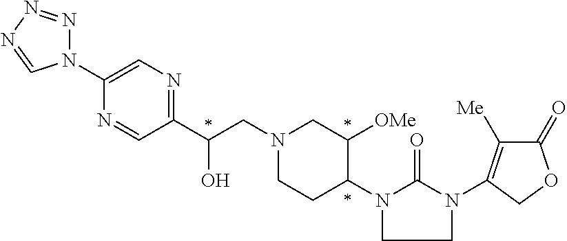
C(CN1CCC(N2CCN(C3=C([Me])C(=O)OC3)C2=O)C([OMe])C1)(C1=NC=C(N2N=NN=C2)N=C1)O
